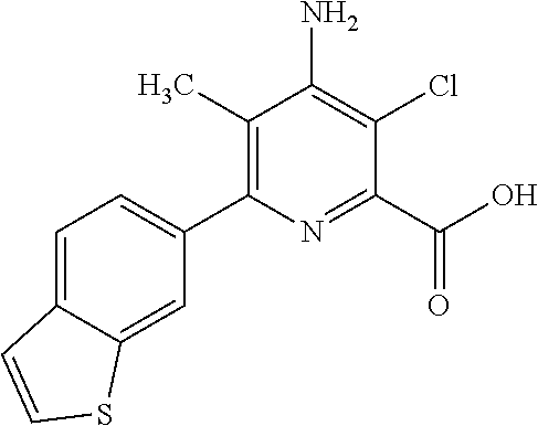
C1(C2=CC=C3C(=C2)SC=C3)=C(C)C(N)=C(Cl)C(C(=O)O)=N1
